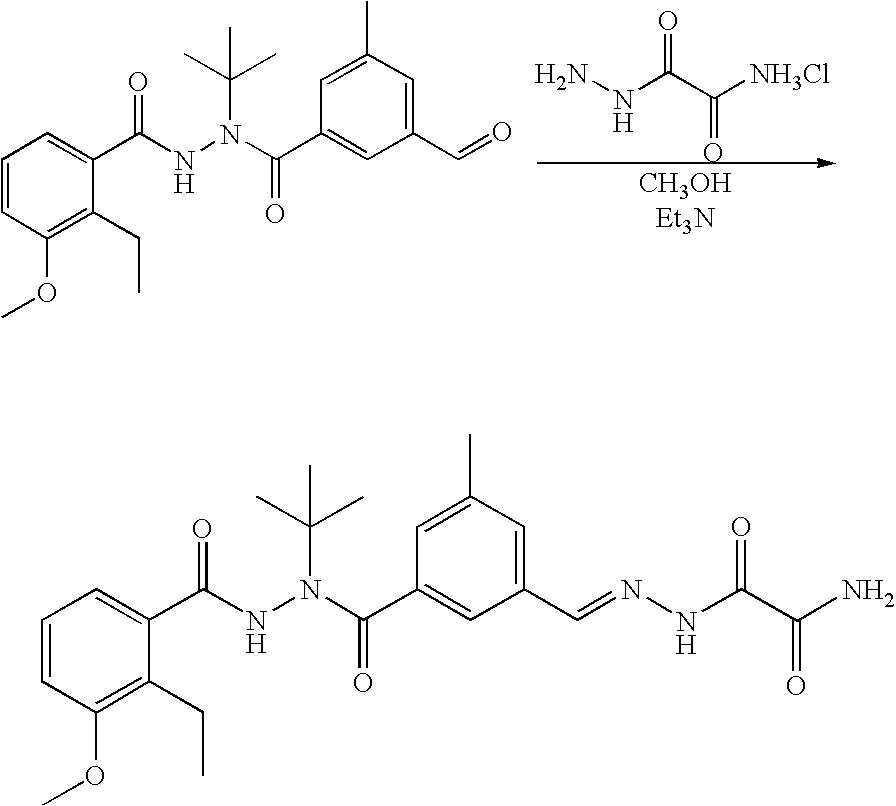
C1=CC(OC)=C(CC)C(C(NN(C(C2=CC(C=O)=CC(C)=C2)=O)C(C)(C)C)=O)=C1.N(C(C([NH3Cl])=O)=O)N.C1=CC(OC)=C(CC)C(C(NN(C(C2=CC(C=NNC(C(N)=O)=O)=CC(C)=C2)=O)C(C)(C)C)=O)=C1
